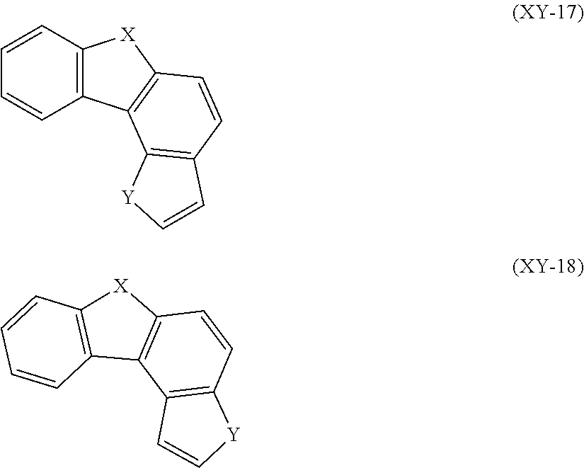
C1=CC2=C(C=C1)C1=C([X]2)C=CC2=C1[Y]C=C2.C1=CC2=C(C=C1)C1=C([X]2)C=CC2=C1C=C[Y]2
